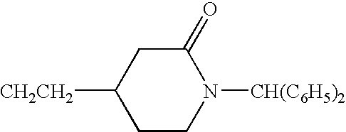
[CH2CH2]C1CCN([CH(C6H5)2])C(=O)C1
